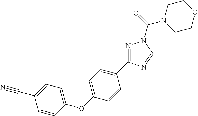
N1=C(C2=CC=C(OC3=CC=C(C#N)C=C3)C=C2)N=CN1C(N1CCOCC1)=O
